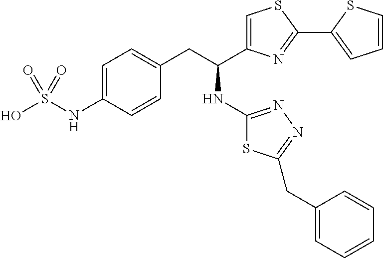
C1(CC(C2=CSC(C3=CC=CS3)=N2)NC2=NN=C(CC3=CC=CC=C3)S2)=CC=C(NS(O)(=O)=O)C=C1
